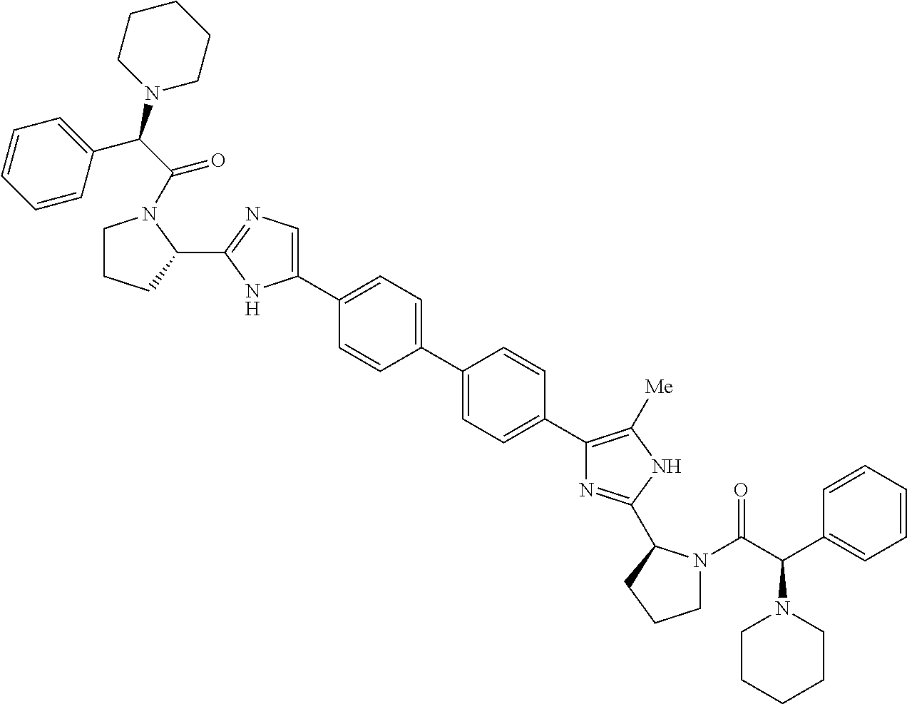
C1(C2=CC=C(C3=CC=C(C4=C([Me])NC(C5N(C(C(C6=CC=CC=C6)N6CCCCC6)=O)CCC5)=N4)C=C3)C=C2)=CN=C(C2N(C(=O)C(N3CCCCC3)C3=CC=CC=C3)CCC2)N1
